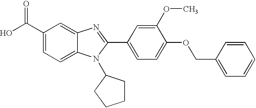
C1(C(O)=O)=CC=C2C(=C1)N=C(C1=CC=C(OCC3=CC=CC=C3)C(OC)=C1)N2C1CCCC1
